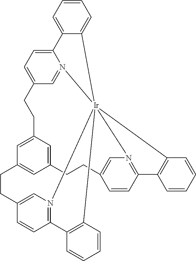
C1CC2=CN3=C(C=C2)C2=C(C=CC=C2)[Ir]3245N3=C(C=CC(=C3)CCC3=CC(=CC1=C3)CCC1=CC=C(N2=C1)C1=CC=CC=C14)C1=C5C=CC=C1
